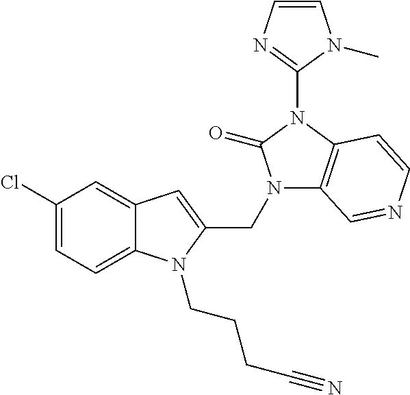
C12=CC(Cl)=CC=C1N(CCCC#N)C(CN1C3=C(N(C4=NC=CN4C)C1=O)C=CN=C3)=C2
